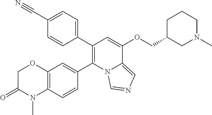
C1(C2=C(C3=CC4=C(C=C3)N(C)C(=O)CO4)N3C(=CN=C3)C(OCC3CN(C)CCC3)=C2)=CC=C(C#N)C=C1
